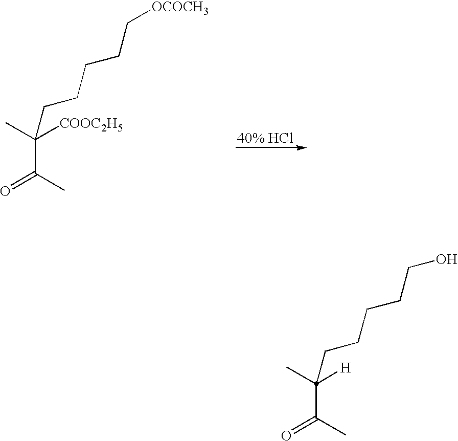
C(C(C)=O)(C)([COOC2H5])CCCCC[OCOCH3].C(C)(=O)C(C)([H])CCCCCO
